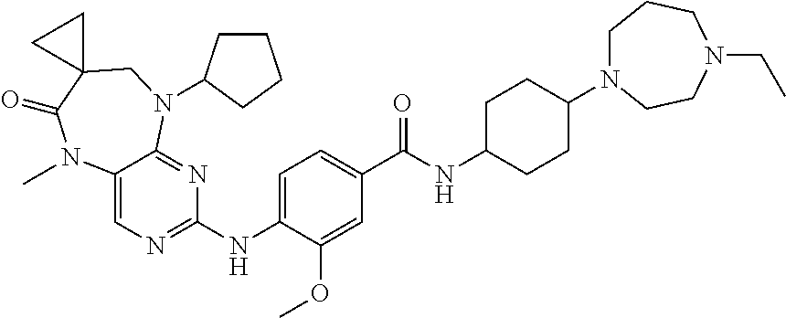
C12=CN=C(NC3=CC=C(C(NC4CCC(N5CCCN(CC)CC5)CC4)=O)C=C3OC)N=C1N(C1CCCC1)CC1(C(=O)N2C)CC1
